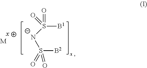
[B1]S(=O)(=O)[N-]S([B2])(=O)=O.[x].[M]
